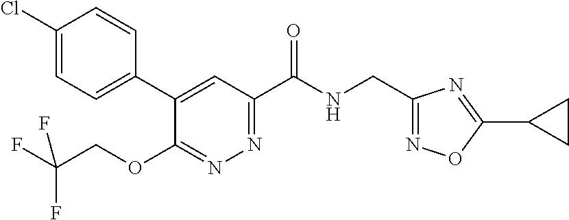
C1(CNC(C2=NN=C(OCC(F)(F)F)C(C3=CC=C(Cl)C=C3)=C2)=O)=NOC(C2CC2)=N1
